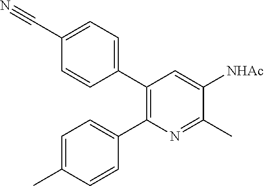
C1=C(C#N)C=CC(C2=C(C3=CC=C(C)C=C3)N=C(C)C([NHAc])=C2)=C1
